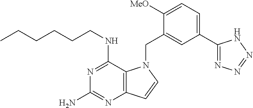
N1=C(NCCCCCC)C2=C(N=C1N)C=CN2CC1=CC(C2=NN=NN2)=CC=C1[MeO]
